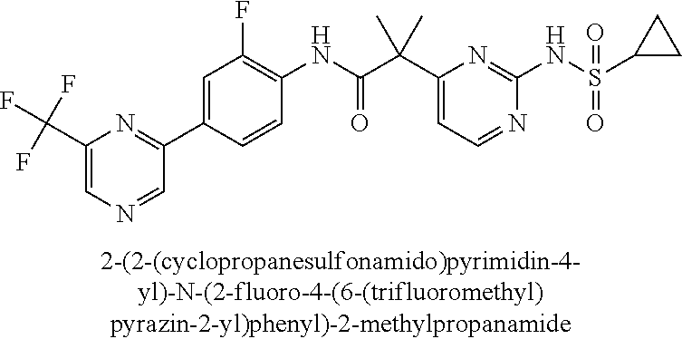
C1(NC(=O)C(C2=CC=NC(NS(=O)(=O)C3CC3)=N2)(C)C)=C(F)C=C(C2=NC(C(F)(F)F)=CN=C2)C=C1
